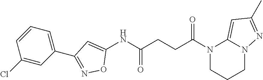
N1(C(CCC(NC2=CC(C3=CC=CC(Cl)=C3)=NO2)=O)=O)CCCN2C1=CC(C)=N2
